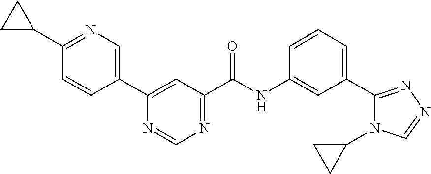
C1(C2CC2)=NC=C(C2=CC(C(NC3=CC(C4=NN=CN4C4CC4)=CC=C3)=O)=NC=N2)C=C1
